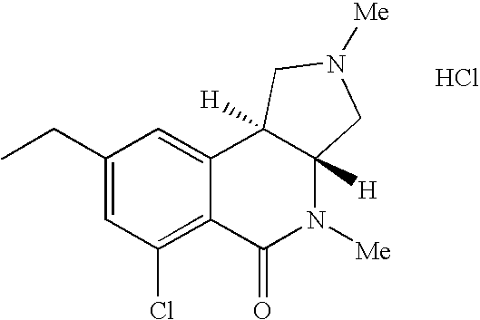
C1(CC)=CC(Cl)=C2C(=C1)C1([H])C([H])(N([Me])C2=O)CN([Me])C1.Cl
